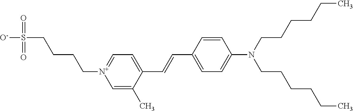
C1=C(C)C(C=CC2=CC=C(N(CCCCCC)CCCCCC)C=C2)=CC=[N+]1CCCCS([O-])(=O)=O
